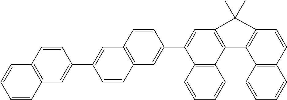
C1=CC2=C(C=C1C1=CC3=C(C=C1)C=C(C1=CC4=C(C5=C1C=CC=C5)C1=C(C=CC5=C1C=CC=C5)C4(C)C)C=C3)C=CC=C2
